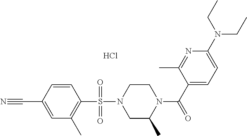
C1=CC(C#N)=CC(C)=C1S(N1CC(C)N(C(C2=CC=C(N(CC)CC)N=C2C)=O)CC1)(=O)=O.Cl
